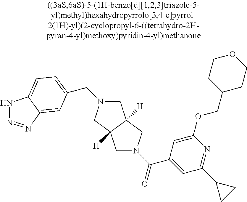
C(N1CC2([H])C([H])(C1)CN(C(=O)C1=CC(C3CC3)=NC(OCC3CCOCC3)=C1)C2)C1=CC=C2NN=NC2=C1
